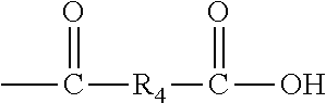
CC(=O)[R4]C(O)=O
